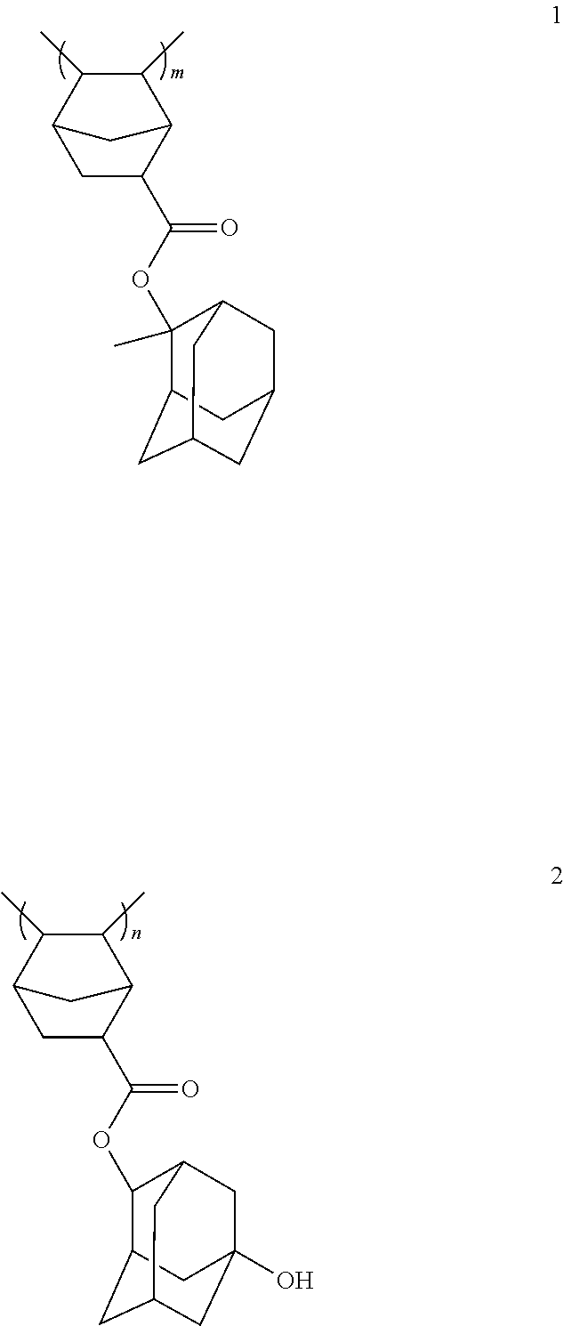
C1(C)C(C)C2CC(C(=O)OC3(C)C4CC5CC(CC3C5)C4)C1C2.C1(C)C(C)C2CC(C(=O)OC3C4CC5CC(O)(CC3C5)C4)C1C2
